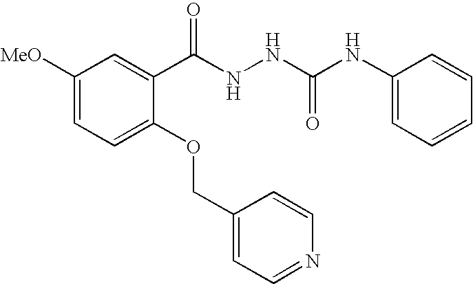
C1([MeO])=CC=C(OCC2=CC=NC=C2)C(C(NNC(NC2=CC=CC=C2)=O)=O)=C1
